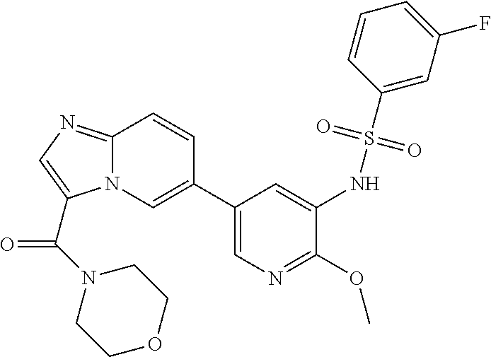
N12C(=NC=C1C(=O)N1CCOCC1)C=CC(C1=CN=C(OC)C(NS(C3=CC(F)=CC=C3)(=O)=O)=C1)=C2
